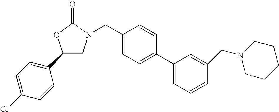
C1(C2=CC=C(Cl)C=C2)CN(CC2=CC=C(C3=CC=CC(CN4CCCCC4)=C3)C=C2)C(=O)O1
